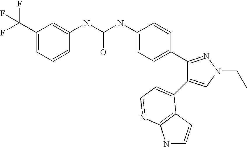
C(NC1=CC=C(C2=NN(CC)C=C2C2=CC=NC3=C2C=CN3)C=C1)(O)NC1=CC(C(F)(F)F)=CC=C1
